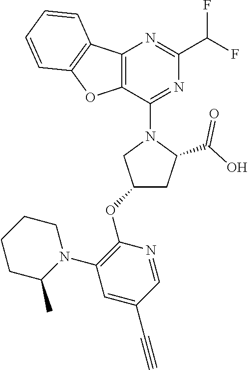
C12=C(C(N3CC(OC4=C(N5CCCCC5C)C=C(C#C)C=N4)CC3C(O)=O)=NC(C(F)F)=N1)OC1=C2C=CC=C1
